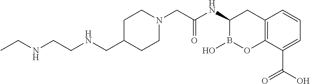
C1C(CNCCNCC)CCN(CC(NC2B(O)OC3=C(C2)C=CC=C3C(O)=O)=O)C1
